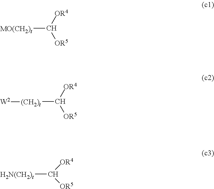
[MO(CH2)t]C([OR4])[OR5].[(CH2)t](C([OR4])[OR5])[W2].[H2N(CH2)t]C([OR4])[OR5]
